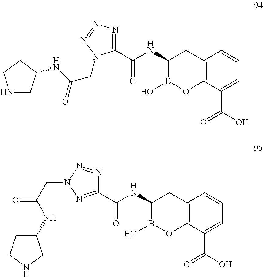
C1(C(NC2B(O)OC3=C(C2)C=CC=C3C(O)=O)=O)=NN=NN1CC(=O)NC1CNCC1.C1(C(NC2B(O)OC3=C(C2)C=CC=C3C(O)=O)=O)=NN(CC(=O)NC2CCNC2)N=N1
